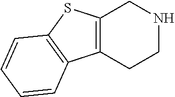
C12=C(CCNC1)C1=C(S2)C=CC=C1
